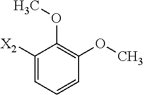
C1([X2])=CC=CC(OC)=C1OC
